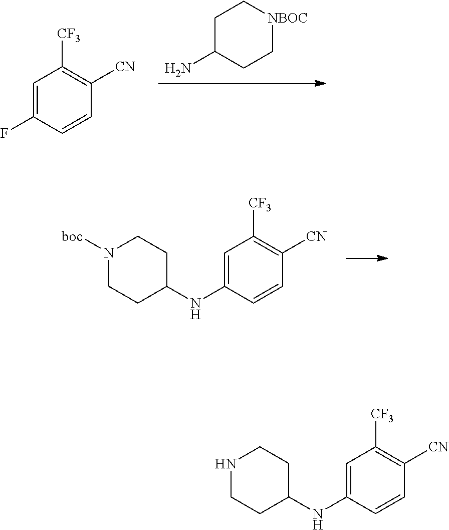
C1C(N)CC[NBOC]C1.C1=CC(F)=CC([CF3])=C1[CN].C1=CC(NC2CCN([boc])CC2)=CC([CF3])=C1[CN].C1=CC(NC2CCNCC2)=CC([CF3])=C1[CN]
